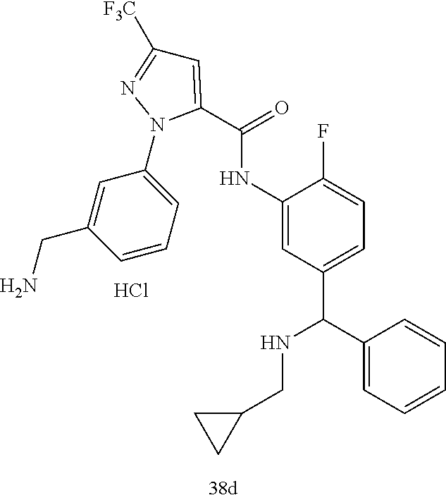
C1=C(CN)C=CC=C1N1C(C(=O)NC2=CC(C(C3=CC=CC=C3)NCC3CC3)=CC=C2F)=CC([F3C])=N1.Cl
